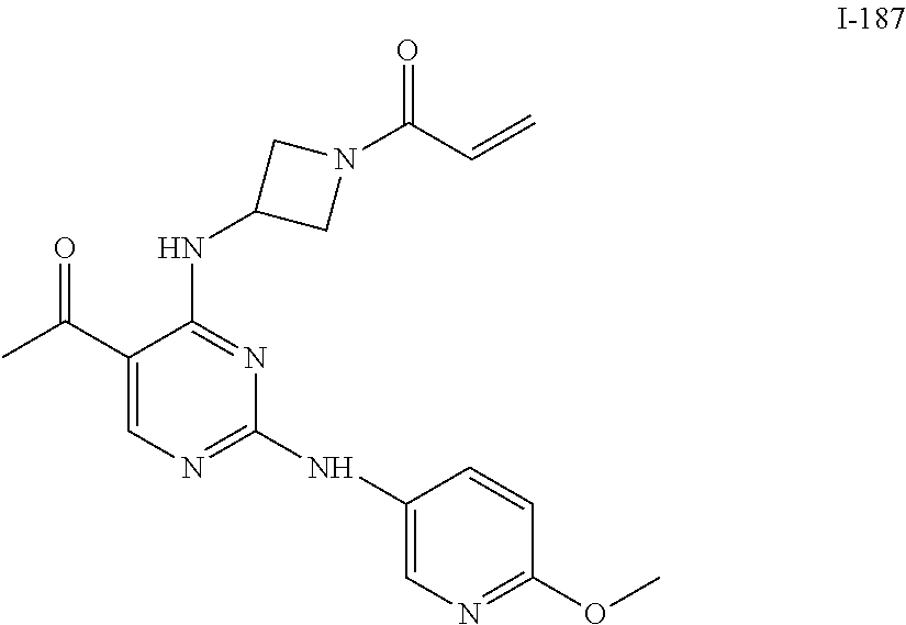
C1(C(C)=O)=CN=C(NC2=CN=C(OC)C=C2)N=C1NC1CN(C(=O)C=C)C1
